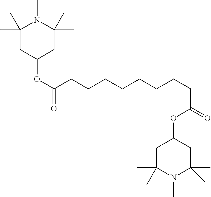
C1(C)(C)CC(OC(CCCCCCCCC(OC2CC(C)(C)N(C)C(C)(C)C2)=O)=O)CC(C)(C)N1C
